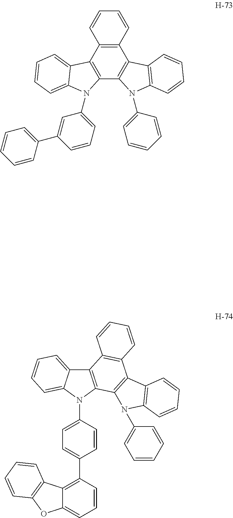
C1=CC(N2C3=C(C4=CC=CC=C24)C2=C(C4=C3N(C3=CC=CC=C3)C3=C4C=CC=C3)C=CC=C2)=CC=C1C1=C2C(=CC=C1)OC1=C2C=CC=C1.C12=C(C=CC=C1)C1=C(C3=C2C2=CC=CC=C2N3C2=CC=CC(C3=CC=CC=C3)=C2)N(C2=CC=CC=C2)C2=C1C=CC=C2
